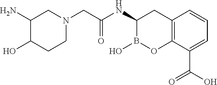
C1(N)C(O)CCN(CC(NC2B(O)OC3=C(C2)C=CC=C3C(O)=O)=O)C1
